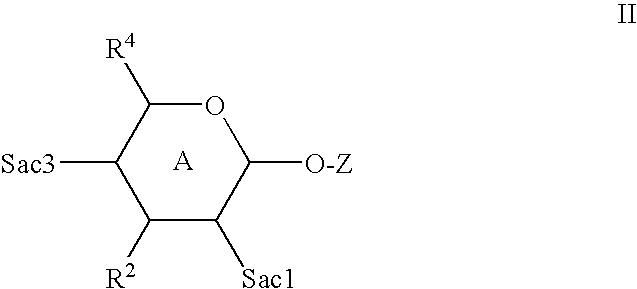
C1([R2])C([Sac1])C([O-Z])OC([R4])C1[Sac3]
